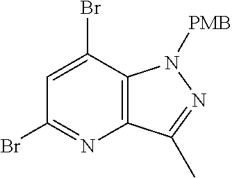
C1=C(Br)C2=C(N=C1Br)C(C)=NN2[PMB]
